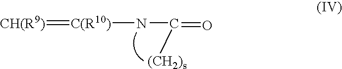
[CH(R9)]=[C(R10)]NC(=O)[(CH2)s]
